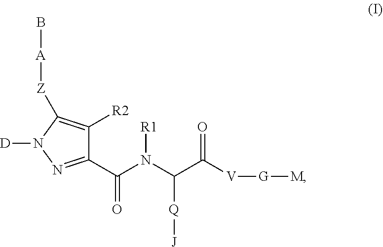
C1(C(N(C(C([V][G][M])=O)[Q][J])[R1])=O)=NN([D])C([Z][A]B)=C1[R2]
